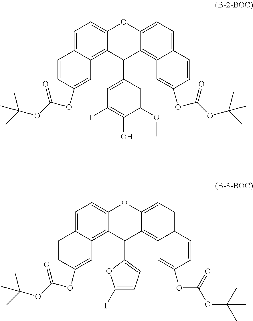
C1=C2C(=C3C(=C1)OC1=CC=C4C(=C1C3C1=CC(I)=C(O)C(OC)=C1)C=C(OC(OC(C)(C)C)=O)C=C4)C=C(OC(OC(C)(C)C)=O)C=C2.C1=C2C(=C3C(=C1)OC1=CC=C4C(=C1C3C1=CC=C(I)O1)C=C(OC(OC(C)(C)C)=O)C=C4)C=C(OC(OC(C)(C)C)=O)C=C2
